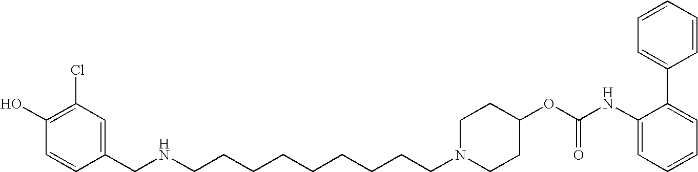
C1(CNCCCCCCCCCN2CCC(OC(NC3=CC=CC=C3C3=CC=CC=C3)=O)CC2)=CC(Cl)=C(O)C=C1
